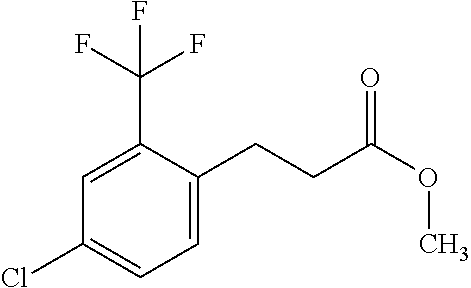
C1(Cl)=CC=C(CCC(OC)=O)C(C(F)(F)F)=C1
